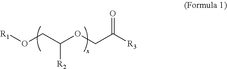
[R1]OCC(OCC(=O)[R3])[R2]
